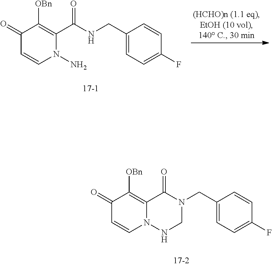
C1(=O)C=CN2C(=C1[OBn])C(=O)N(CC1=CC=C(F)C=C1)CN2.C1(=O)C=CN(N)C(C(=O)NCC2=CC=C(F)C=C2)=C1[OBn]
